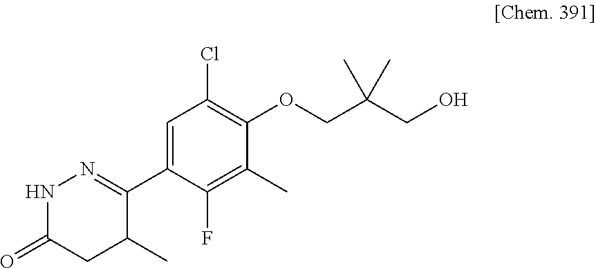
N1C(=O)CC(C)C(C2=CC(Cl)=C(OCC(CO)(C)C)C(C)=C2F)=N1
